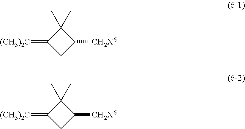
C1(C)(C)C(=[(CH3)2C])CC1[CH2X6].C1(C)(C)C(=[(CH3)2C])CC1[CH2X6]
